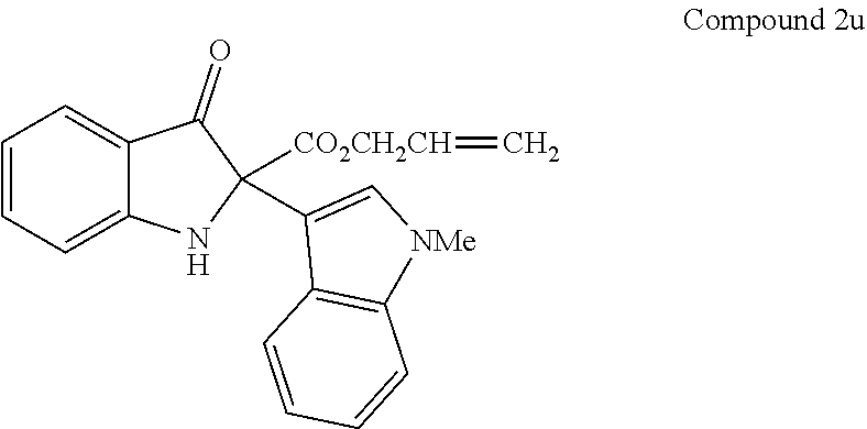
C12=CC=CC=C1C(=O)C([CO2CH2CH]=C)(C1=C[NMe]C3=C1C=CC=C3)N2
